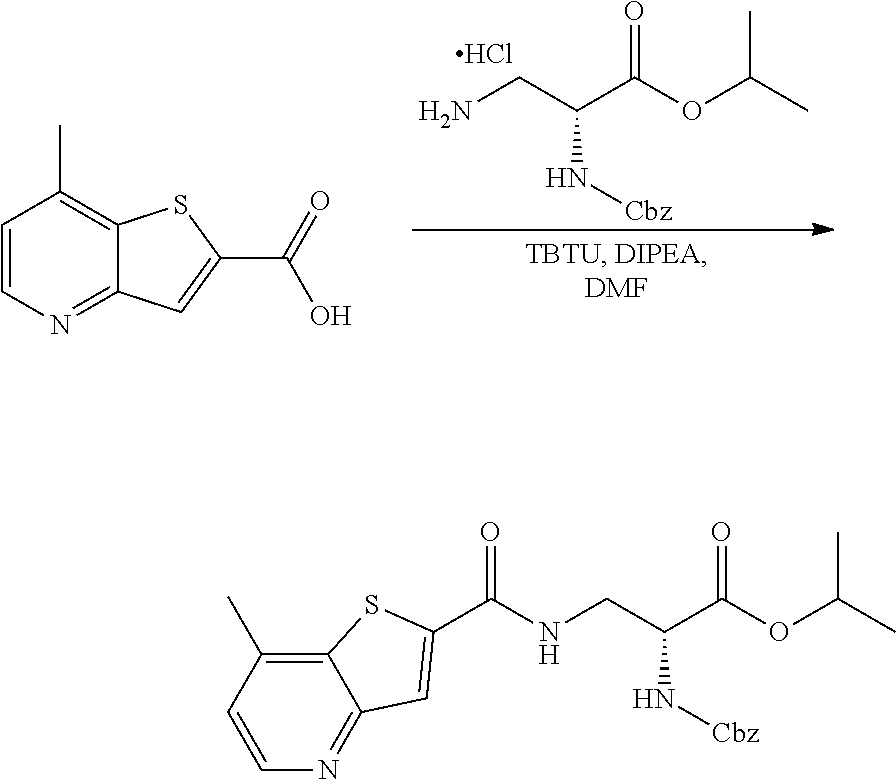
C1(C)=C2SC(C(=O)O)=CC2=NC=C1.NCC(C(=O)OC(C)C)N[Cbz].Cl.C1(C)=C2SC(C(=O)NCC(C(=O)OC(C)C)N[Cbz])=CC2=NC=C1
